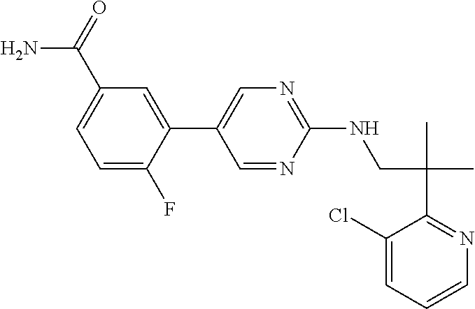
C1(NCC(C2=NC=CC=C2Cl)(C)C)=NC=C(C2=CC(C(=O)N)=CC=C2F)C=N1
